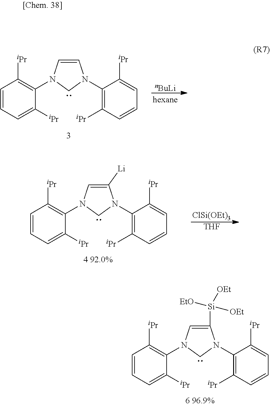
C1([Si]([OEt])([EtO])[OEt])=CN(C2=C([iPr])C=CC=C2[iPr])CN1C1=C([iPr])C=CC=C1[iPr].[nBuLi].C1=CN(C2=C([iPr])C=CC=C2[iPr])CN1C1=C([iPr])C=CC=C1[iPr].C1([Li])=CN(C2=C([iPr])C=CC=C2[iPr])CN1C1=C([iPr])C=CC=C1[iPr].[ClSi(OEt)3].[THF]
